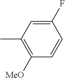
C1(F)=CC(C)=C([MeO])C=C1
